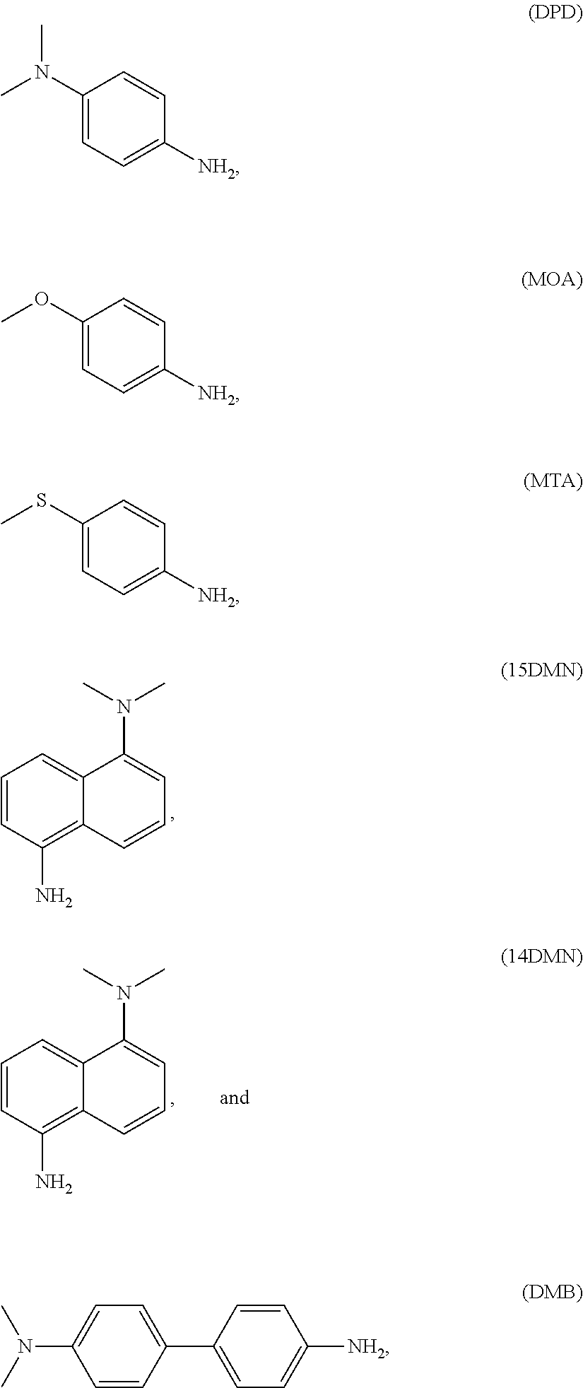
C1=CC(N)=C2C(=C1)C(N(C)C)=CC=C2.C1=CC(N)=C2C(=C1)C(N(C)C)=CC=C2.C1(N(C)C)=CC=C([NH2])C=C1.C1(OC)=CC=C([NH2])C=C1.C1(SC)=CC=C([NH2])C=C1.C1=CC(C2=CC=C([NH2])C=C2)=CC=C1N(C)C
